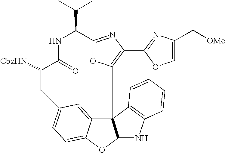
[CbzHN]C1C(=O)NC(C(C)C)C2=NC(C3=NC(C[OMe])=CO3)=C(O2)C23C4=CC(=CC=C4OC2NC2=C3C=CC=C2)C1
